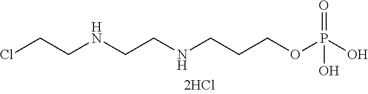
ClCCNCCNCCCOP(O)(=O)O
